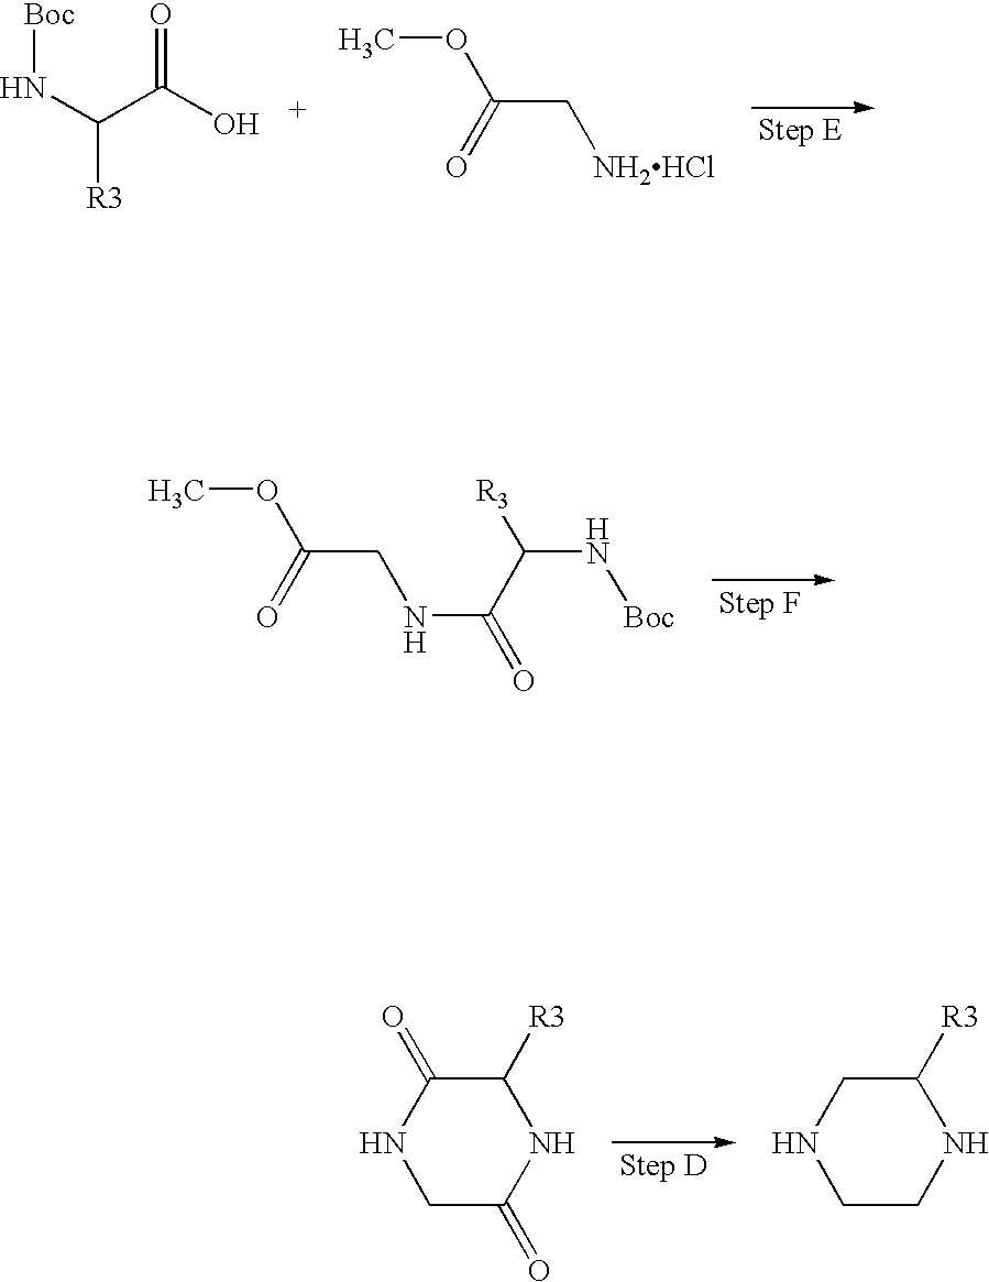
N(C(C([R3])N[Boc])=O)CC(=O)OC.C1C(=O)NC([R3])C(=O)N1.C1CNC([R3])CN1.N(C(C(O)=O)[R3])[Boc].C(C[NH2HCl])(=O)OC
